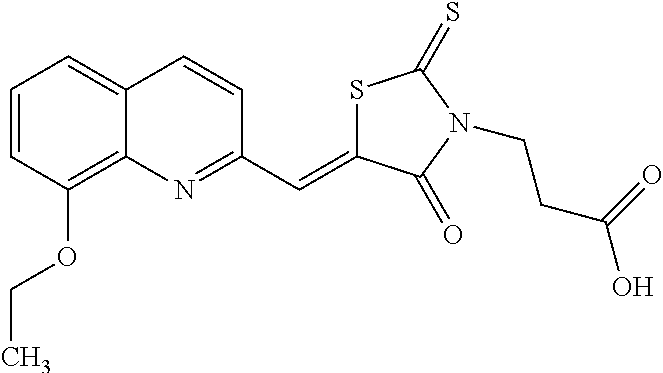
S1C(=CC2=NC3=C(OCC)C=CC=C3C=C2)C(=O)N(CCC(O)=O)C1=S
